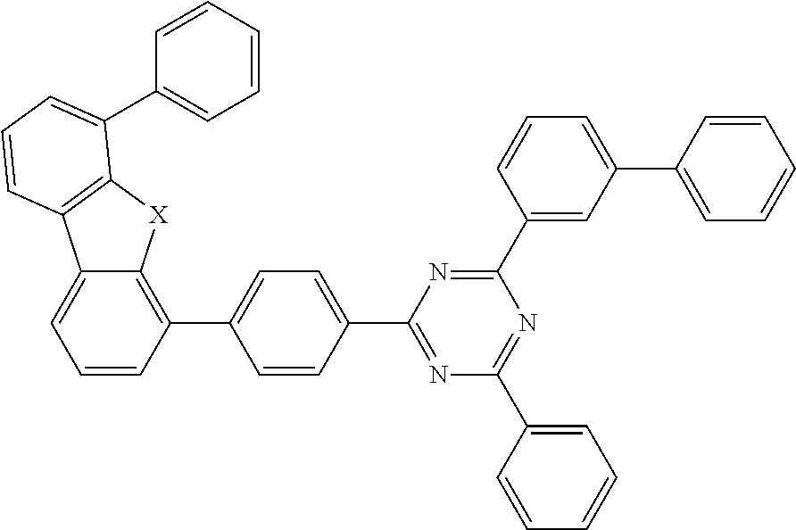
C1=CC(C2=NC(C3=CC=CC=C3)=NC(C3=CC(C4=CC=CC=C4)=CC=C3)=N2)=CC=C1C1=C2C(=CC=C1)C1=C([X]2)C(C2=CC=CC=C2)=CC=C1
